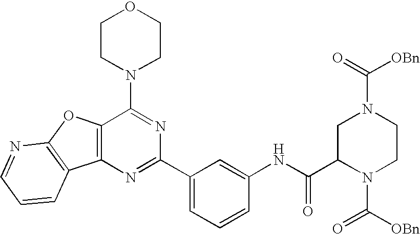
C1=NC2=C(C=C1)C1=C(O2)C(N2CCOCC2)=NC(C2=CC=CC(NC(C3N(C([OBn])=O)CCN(C([OBn])=O)C3)=O)=C2)=N1
